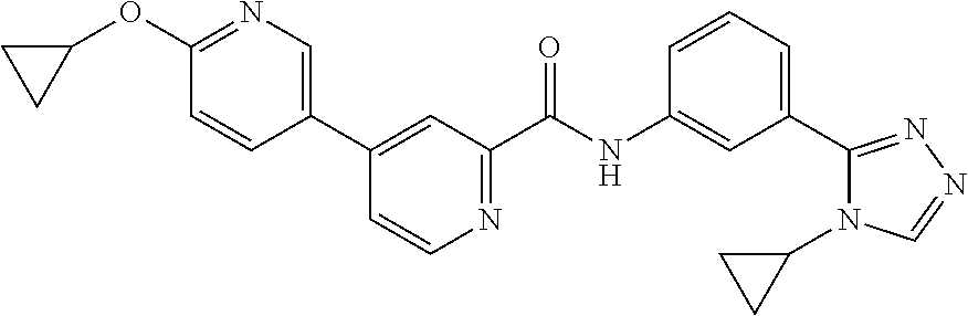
N1=C(OC2CC2)C=CC(C2=CC(C(NC3=CC(C4=NN=CN4C4CC4)=CC=C3)=O)=NC=C2)=C1
